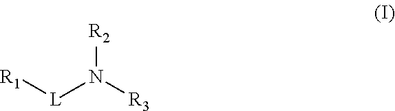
[R1][L]N([R3])[R2]
